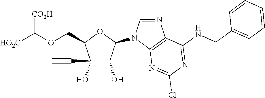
C1(O)(C#C)C(O)C(N2C=NC3=C2N=C(Cl)N=C3NCC2=CC=CC=C2)OC1COC([HO2C])[CO2H]
